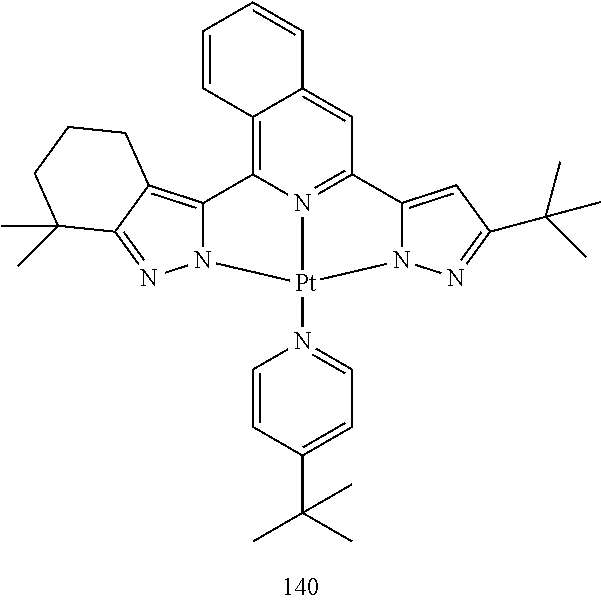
C12=C3N4=C(C=C1C=CC=C2)C1=CC(C(C)(C)C)=NN1[Pt]4(N1=CC=C(C(C)(C)C)C=C1)N1C3=C2C(=N1)C(C)(C)CCC2
